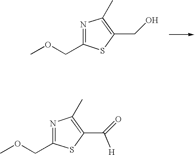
N1=C(COC)SC(CO)=C1C.N1=C(COC)SC(C(=O)[H])=C1C
